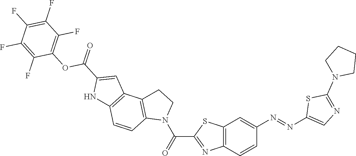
C12=C(C=CC(N=NC3=CN=C(N4CCCC4)S3)=C1)N=C(C(=O)N1CCC3=C1C=CC1=C3C=C(C(OC3=C(F)C(F)=C(F)C(F)=C3F)=O)N1)S2
